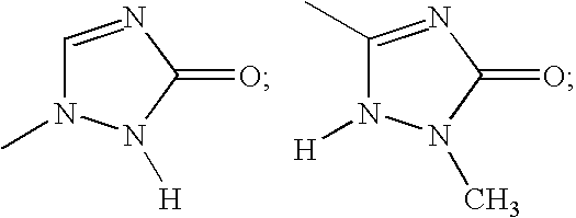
C1=NC(=O)N([H])N1C.C1(C)=NC(=O)N(C)N1[H]
